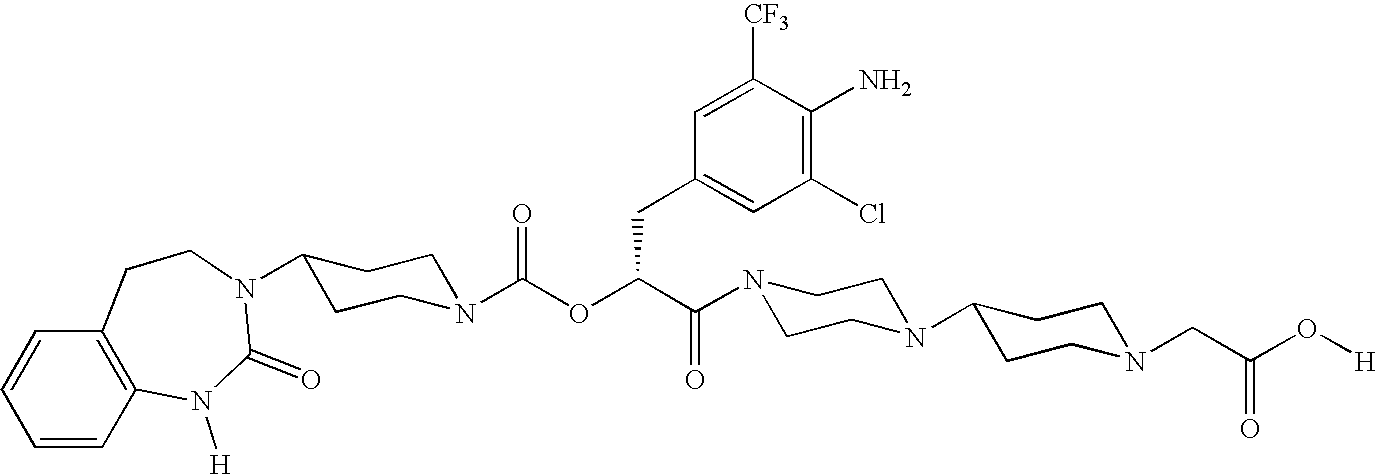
C1=CC2=C(C=C1)CCN(C1CCN(C(OC(C(N3CCN(C4CCN(CC(O[H])=O)CC4)CC3)=O)CC3=CC(Cl)=C(N)C([CF3])=C3)=O)CC1)C(=O)N2[H]
